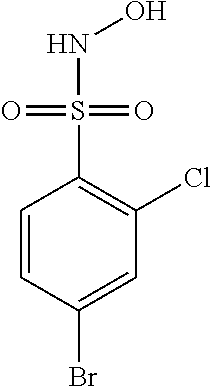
C1=CC(Br)=CC(Cl)=C1S(=O)(=O)NO
